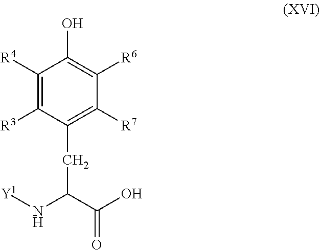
C1([R4])=C([R3])C(CC(N[Y1])C(O)=O)=C([R7])C([R6])=C1O
